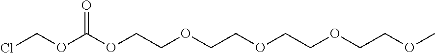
ClCOC(OCCOCCOCCOCCOC)=O
